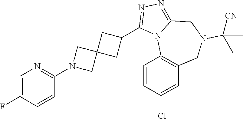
C1=C(F)C=CC(N2CC3(C2)CC(C2=NN=C4N2C2=C(CN(C([CN])(C)C)C4)C=C(Cl)C=C2)C3)=N1
